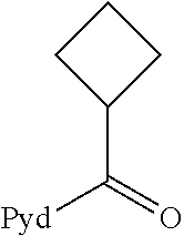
C1(C(=O)[Pyd])CCC1
